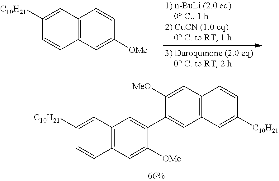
C12=C(C=C([OMe])C=C1)C=CC([C10H21])=C2.C12=C(C=C([C10H21])C=C1)C=C(C1=CC3=C(C=C1[OMe])C=CC([C10H21])=C3)C([MeO])=C2
